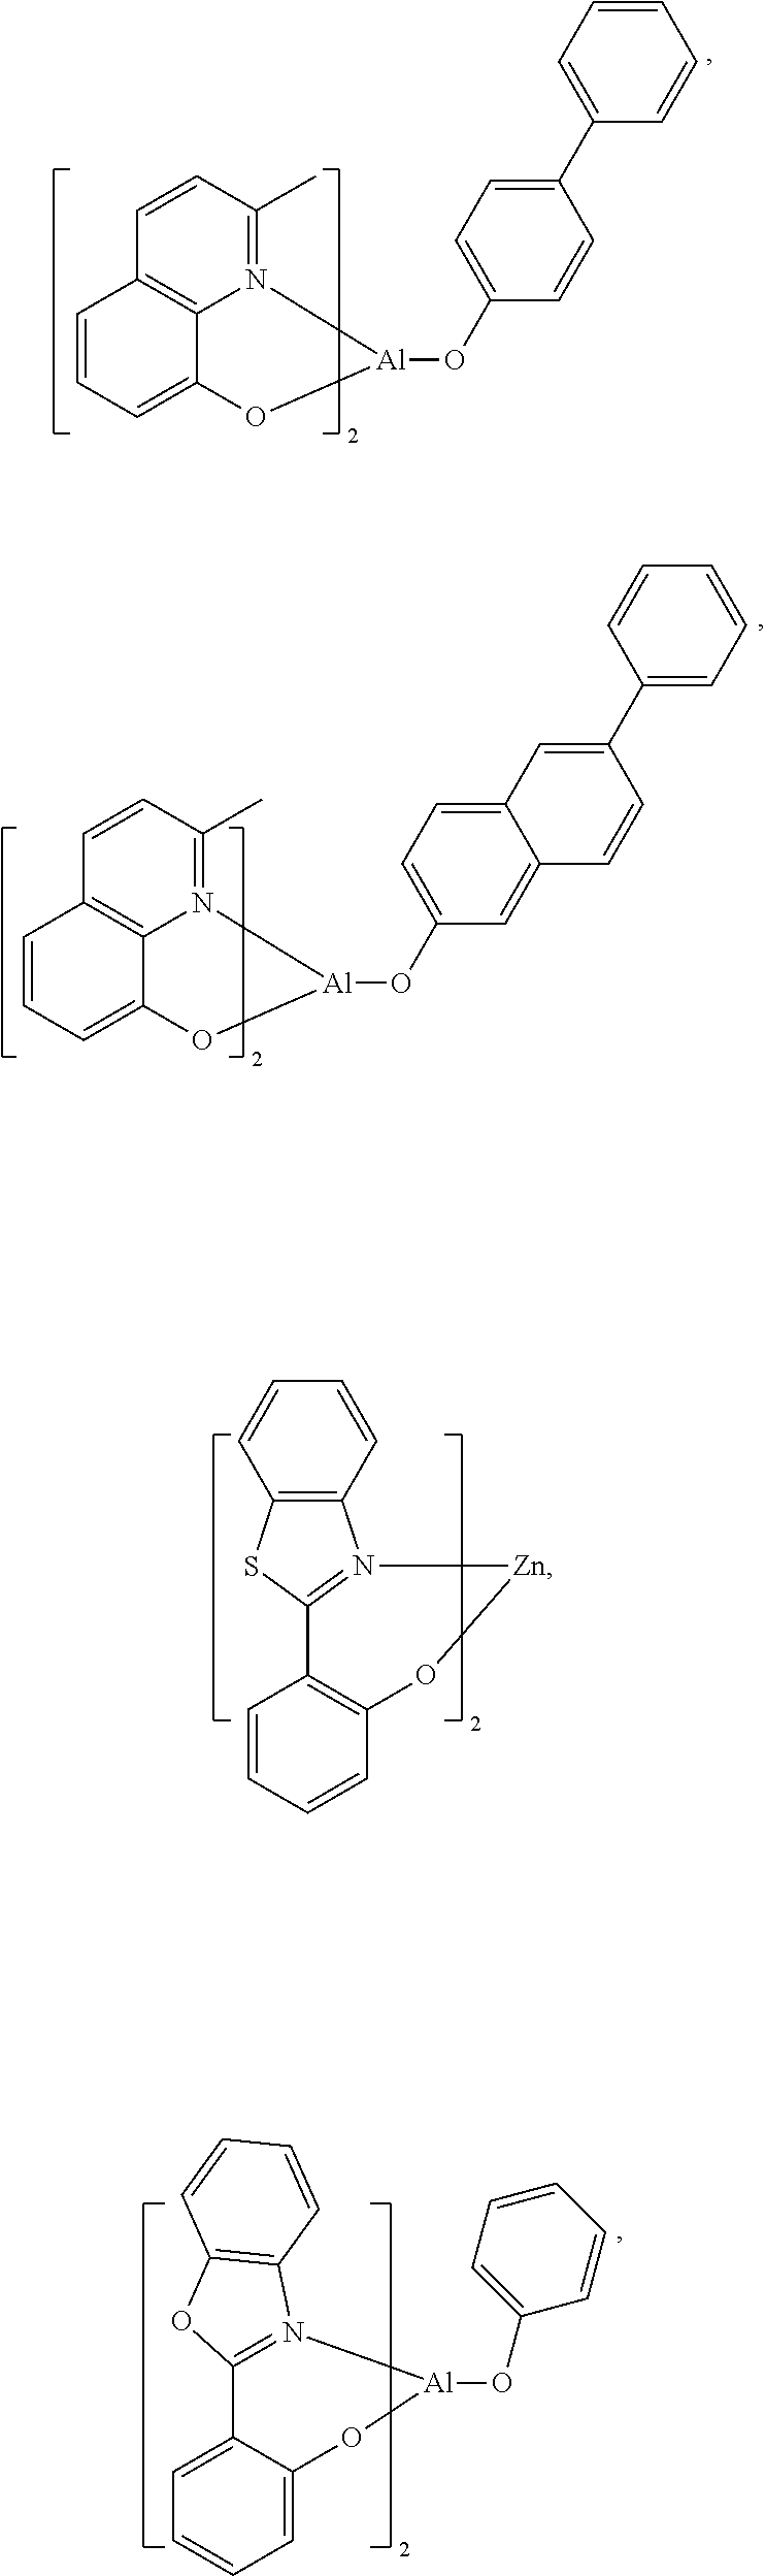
C1=CC(C)=N2C3=C1C=CC=C3O[Al]2OC1=CC=C(C2=CC=CC=C2)C=C1.C1=CC2=C(C=C1)N1=C(S2)C2=C(C=CC=C2)O[Zn]1.C1=C2C(=CC=C1)O[Al](OC1=CC=CC=C1)N1=C2OC2=C1C=CC=C2.C1=CC(C)=N2C3=C1C=CC=C3O[Al]2OC1=CC=C2C(=C1)C=CC(C1=CC=CC=C1)=C2
